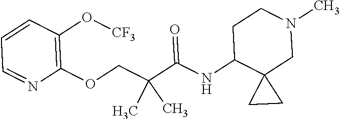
C1=CC(O[CF3])=C(OCC(C(NC2C3(CN(C)CC2)CC3)=O)(C)C)N=C1
